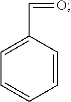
C(C1=CC=CC=C1)=O
